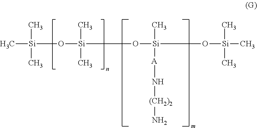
O([Si](C)(C)O[Si](C)([A]N[(CH2)2]N)O[Si](C)(C)C)[Si](C)(C)C
